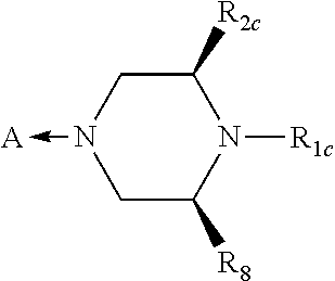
C1N(->[A])CC([R8])N([R1c])C1[R2c]
